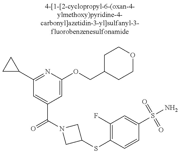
C1C(C2=NC(OCC3CCOCC3)=CC(C(=O)N3CC(SC4=C(F)C=C(S(N)(=O)=O)C=C4)C3)=C2)C1
